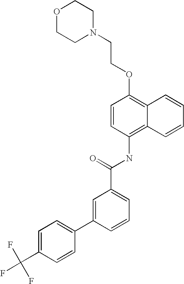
O1CCN(CCOC2=C3C(=C(NC(C4=CC=CC(C5=CC=C(C(F)(F)F)C=C5)=C4)=O)C=C2)C=CC=C3)CC1
